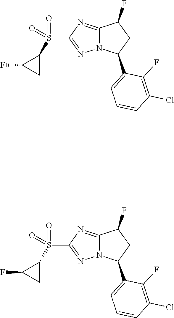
C12=NC(S(C3C(F)C3)(=O)=O)=NN1C(C1=CC=CC(Cl)=C1F)CC2F.C12=NC(S(C3C(F)C3)(=O)=O)=NN1C(C1=CC=CC(Cl)=C1F)CC2F
